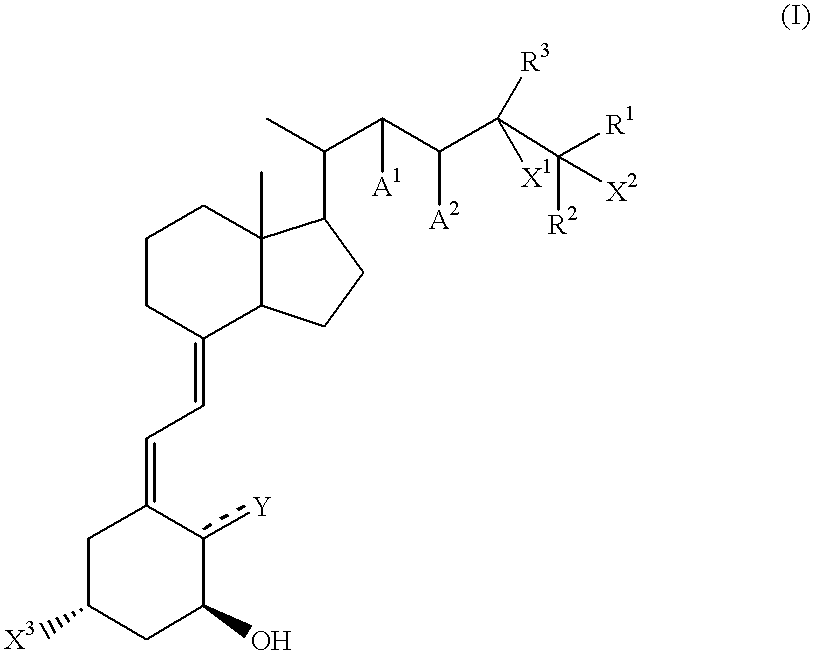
C1CC(=CC=C2c([Y])C(O)CC([X3])C2)C2C(C)(C1)C(C(C(C(C(C([R1])([X2])[R2])([X1])[R3])[A2])[A1])C)CC2
